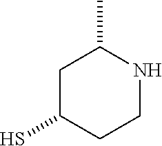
C1C(S)CCNC1C
